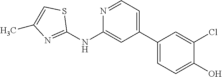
C1(C2=CC=NC(NC3=NC(C)=CS3)=C2)=CC=C(O)C(Cl)=C1
